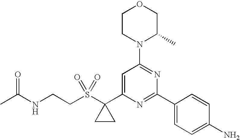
C(S(C1(C2=CC(N3C(C)COCC3)=NC(C3=CC=C(N)C=C3)=N2)CC1)(=O)=O)CNC(C)=O
